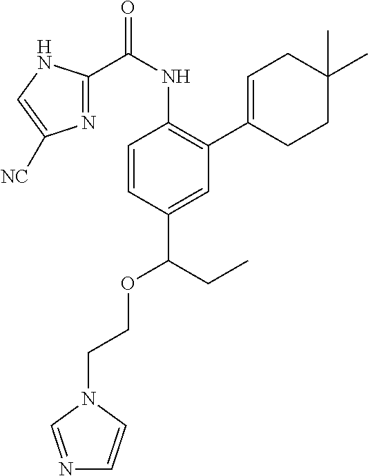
C1=CC(C(OCCN2C=NC=C2)CC)=CC(C2=CCC(C)(C)CC2)=C1NC(C1=NC([NC])=CN1)=O
